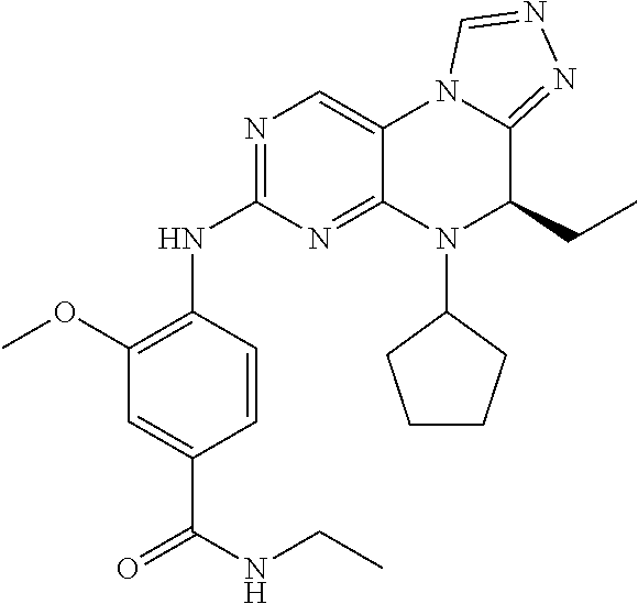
C1=CC(NC2=NC=C3C(=N2)N(C2CCCC2)C(CC)C2=NN=CN32)=C(OC)C=C1C(NCC)=O
